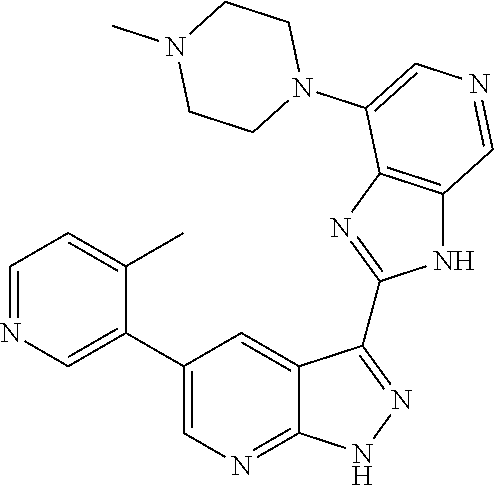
C1=NC=C(C2=CN=C3C(=C2)C(C2=NC4=C(N2)C=NC=C4N2CCN(C)CC2)=NN3)C(C)=C1
